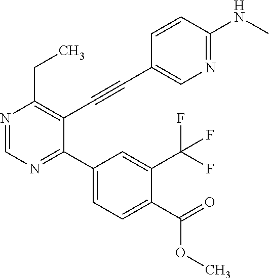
N1=CN=C(C2=CC=C(C(=O)OC)C(C(F)(F)F)=C2)C(C#CC2=CN=C(NC)C=C2)=C1CC
